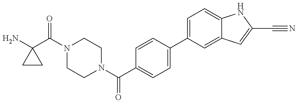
NC1(C(=O)N2CCN(C(=O)C3=CC=C(C4=CC=C5C(=C4)C=C(C#N)N5)C=C3)CC2)CC1
